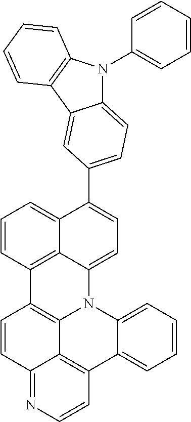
C12=NC=CC3=C1C1=C(C=C2)C2=C4C(=CC=C(C5=CC=C6N(C7=CC=CC=C7)C7=C(C6=C5)C=CC=C7)C4=CC=C2)N1C1=CC=CC=C31
